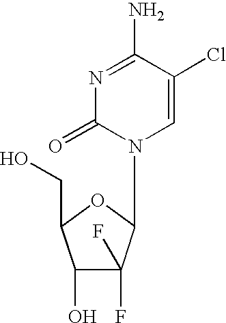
C1=C(Cl)C(N)=NC(=O)N1C1C(F)(F)C(O)C(CO)O1
